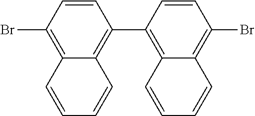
C1=CC(Br)=C2C(=C1C1=C3C(=C(Br)C=C1)C=CC=C3)C=CC=C2
